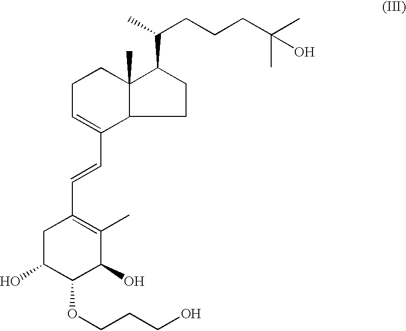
C(=CC1=CCCC2(C)C1CCC2C(C)CCCC(C)(C)O)C1=C(C)C(O)C(OCCCO)C(O)C1
